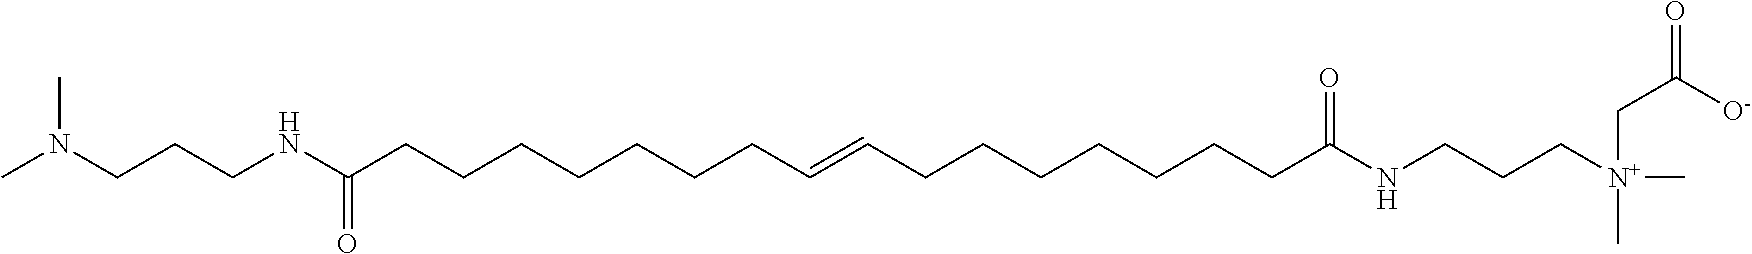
C(CCNC(CCCCCCCC=CCCCCCCCC(NCCC[N+](C)(C)CC([O-])=O)=O)=O)N(C)C
